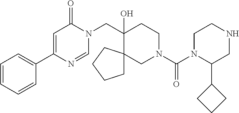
C1=CC=CC(C2=CC(=O)N(CC3(O)CCN(C(=O)N4C(C5CCC5)CNCC4)CC34CCCC4)C=N2)=C1
